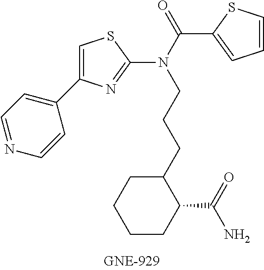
C1=C(C2=CC=NC=C2)N=C(N(C(=O)C2=CC=CS2)CCCC2CCCCC2C(=O)N)S1
